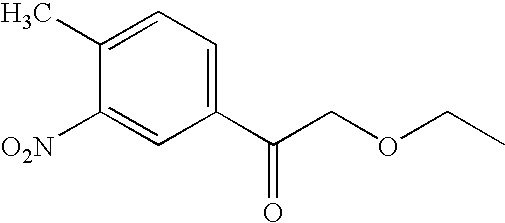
C1=C(C)C([O2N])=CC(C(COCC)=O)=C1
